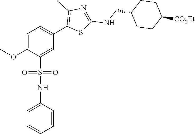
C1=C(OC)C(S(=O)(=O)NC2=CC=CC=C2)=CC(C2=C(C)N=C(NCC3CCC([CO2Et])CC3)S2)=C1
